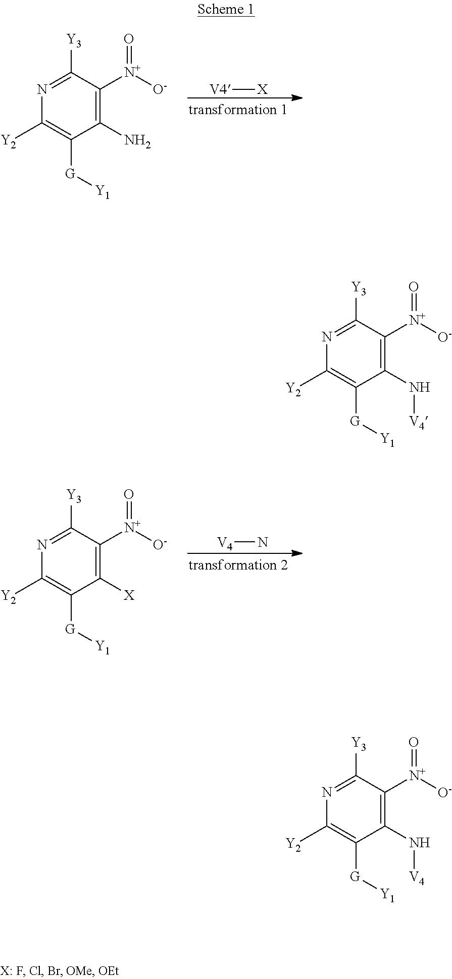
[X][V4].C1([Y3])=NC([Y2])=C([G][Y1])C(N)=C1[N+]([O-])=O.N[V4].C1([Y3])=NC([Y2])=C([G][Y1])C([X])=C1[N+]([O-])=O.C1([Y3])=NC([Y2])=C([G][Y1])C(N[V4])=C1[N+]([O-])=O.C1([Y3])=NC([Y2])=C([G][Y1])C(N[V4])=C1[N+]([O-])=O
